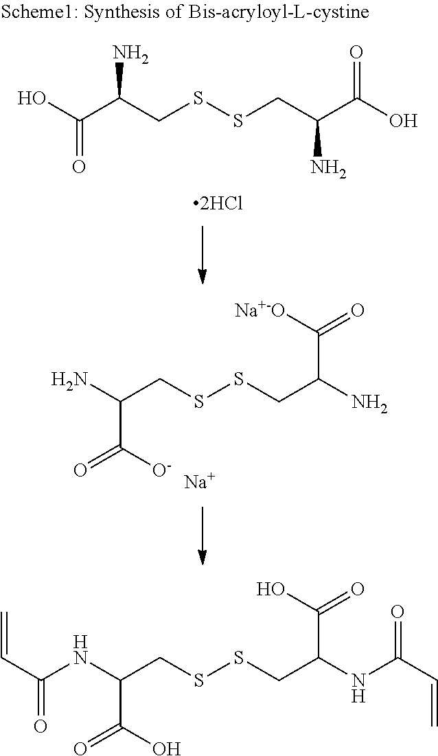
C(SSCC(N)C(=O)[Na+-O])C(N)C([O-])=O.[Na].C(C(CSSCC(C(O)=O)N)N)(O)=O.C(SSCC(NC(C=C)=O)C(=O)O)C(NC(C=C)=O)C(O)=O
